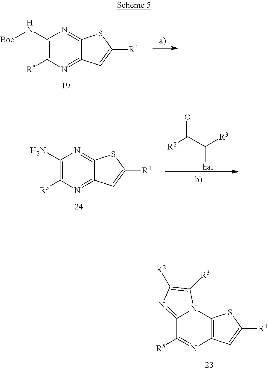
C1(N[Boc])=C([R5])N=C2C(=N1)SC([R4])=C2.C12=NC([R2])=C([R3])N1C1=C(N=C2[R5])C=C([R4])S1.C1(N)=C([R5])N=C2C(=N1)SC([R4])=C2.O=C(C([R3])[hal])[R2]
